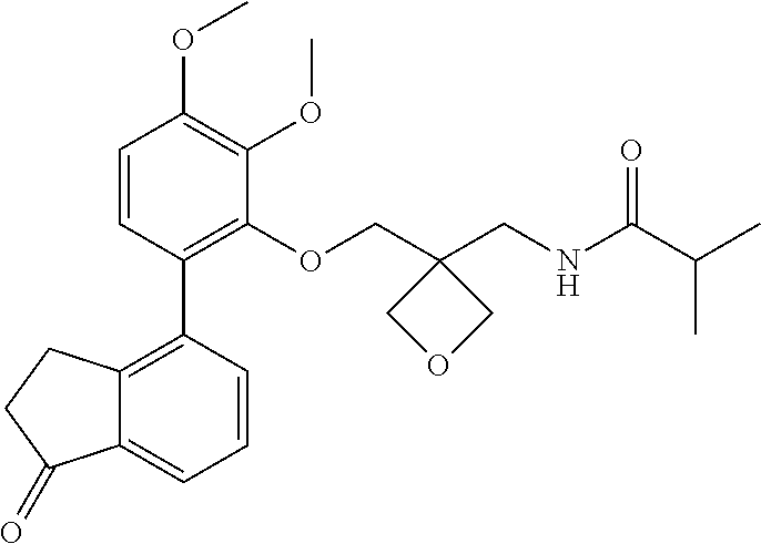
COC1=C(OC)C(OCC2(CNC(C(C)C)=O)COC2)=C(C2=C3C(=CC=C2)C(=O)CC3)C=C1
